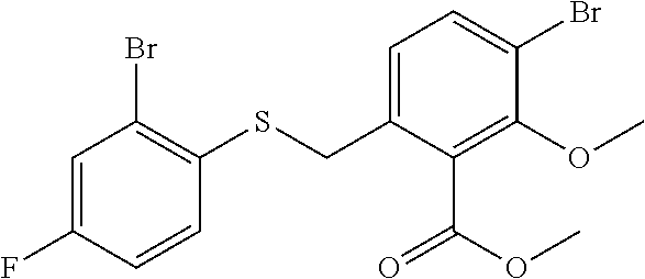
C1=C(F)C=CC(SCC2=CC=C(Br)C(OC)=C2C(OC)=O)=C1Br
